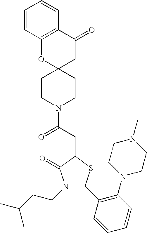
C1=CC=CC(N2CCN(C)CC2)=C1C1N(CCC(C)C)C(=O)C(CC(N2CCC3(CC2)CC(=O)C2=C(O3)C=CC=C2)=O)S1
